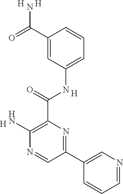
C1=C(NC(C2=C(N)N=CC(C3=CN=CC=C3)=N2)=O)C=C(C(=O)N)C=C1.[H].[H].[H].[H]
